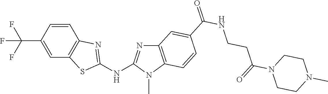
C1(C(F)(F)F)=CC2=C(C=C1)N=C(NC1=NC3=C(N1C)C=CC(C(NCCC(N1CCN(C)CC1)=O)=O)=C3)S2
